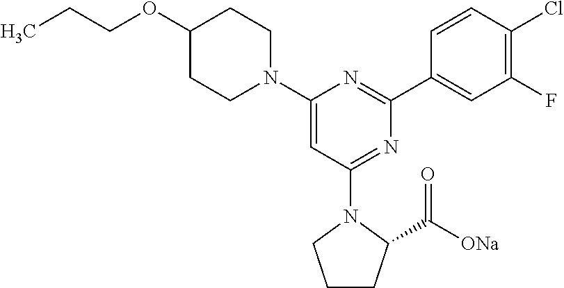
C1(N2CCC(OCCC)CC2)=CC(N2CCCC2C([ONa])=O)=NC(C2=CC(F)=C(Cl)C=C2)=N1
